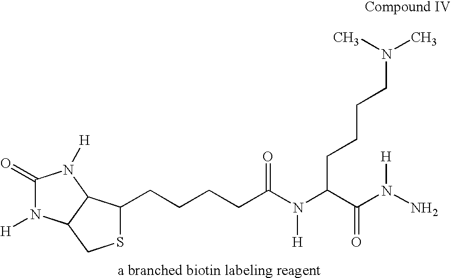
S1C(CCCCC(N([H])C(C(N(N)[H])=O)CCCCN(C)C)=O)C2C(C1)N([H])C(=O)N2[H]
